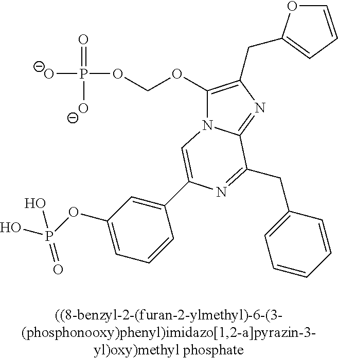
O(C1=C(CC2=CC=CO2)N=C2N1C=C(C1=CC(OP(=O)(O)O)=CC=C1)N=C2CC1=CC=CC=C1)COP(=O)([O-])[O-]
